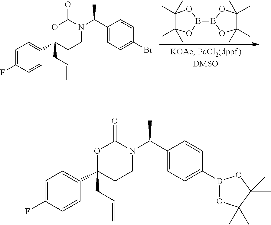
C1(C)(C)C(C)(C)OB(B2OC(C)(C)C(C)(C)O2)O1.C1=C(F)C=CC(C2(CC=C)CCN(C(C3=CC=C(Br)C=C3)C)C(=O)O2)=C1.C1=C(F)C=CC(C2(CC=C)CCN(C(C3=CC=C(B4OC(C)(C)C(C)(C)O4)C=C3)C)C(=O)O2)=C1
